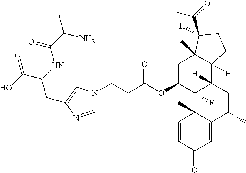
C1=NC(CC(NC(=O)C(N)C)C(=O)O)=CN1CCC(OC1CC2(C)C([H])(C3([H])C1(F)C1(C)C(=CC(=O)C=C1)C(C)C3)CCC2(C(=O)C)[H])=O
